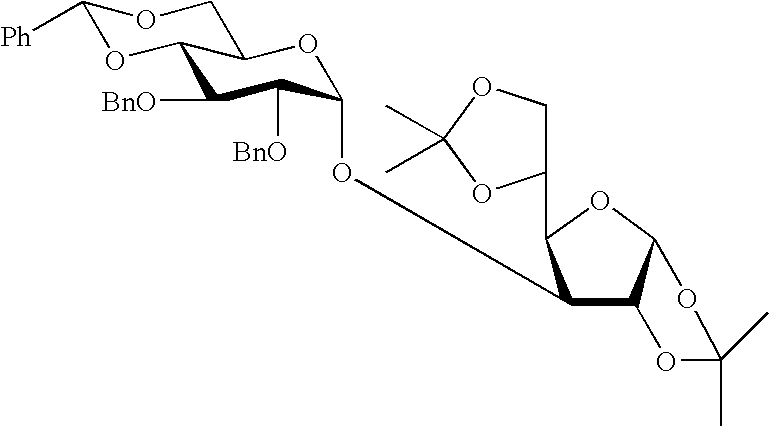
C1([Ph])OC2C(CO1)OC(OC1C3C(OC1C1COC(C)(C)O1)OC(C)(C)O3)C([BnO])C2[BnO]
